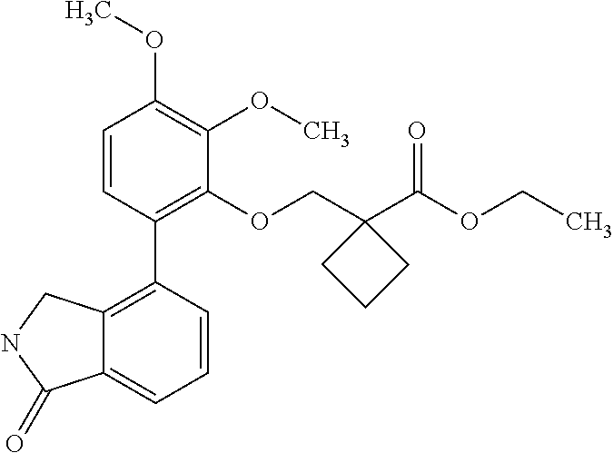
C1=CC(C2=C3C(=CC=C2)C(=O)NC3)=C(OCC2(C(OCC)=O)CCC2)C(OC)=C1OC
